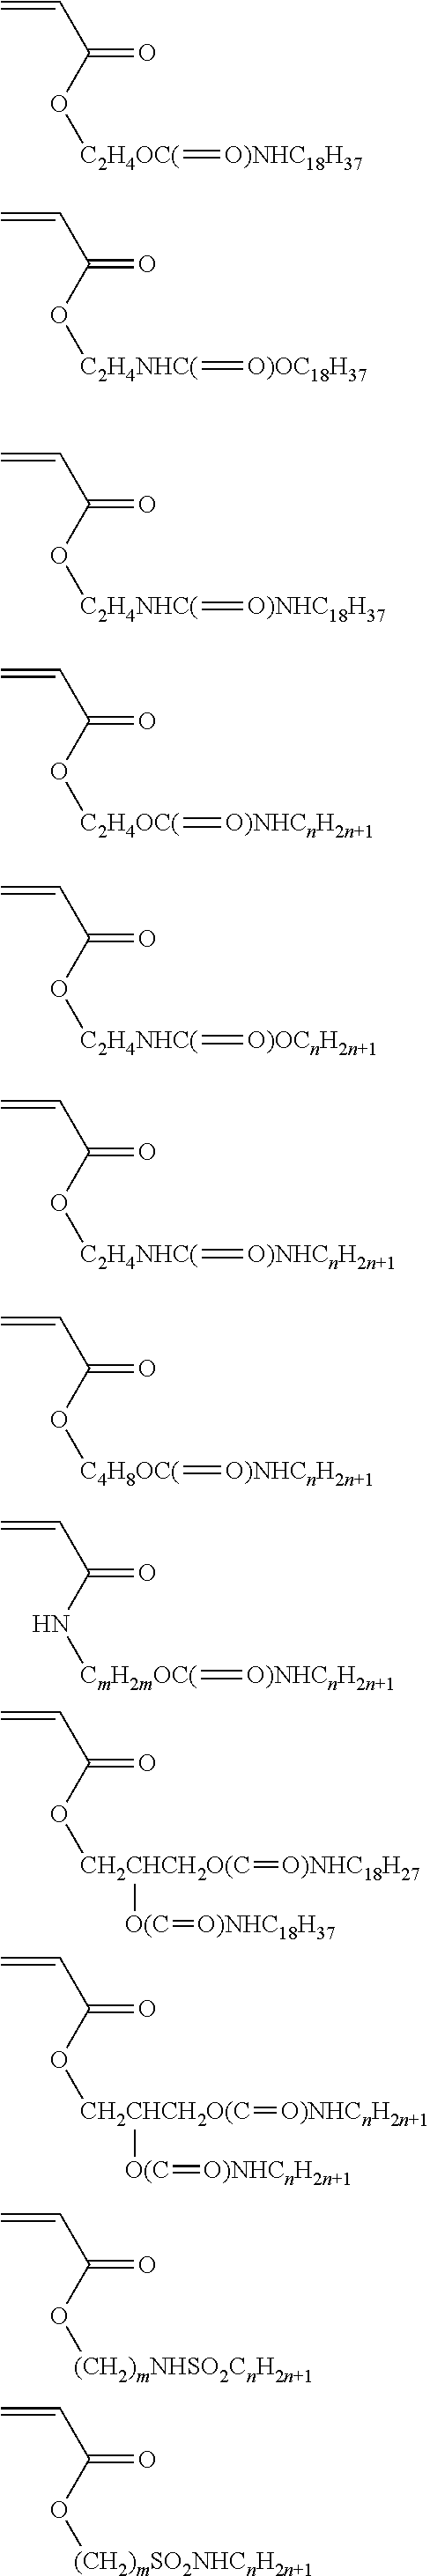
C=CC(=O)O[C2H4OC(]=[O)NHC18H37].C=CC(=O)O[C2H4NHC(]=[O)OC18H37].C=CC(=O)O[C2H4NHC(]=[O)NHC18H37].C=CC(=O)O[C2H4OC(]=[O)NHCnH2n+1].C=CC(=O)O[C2H4NHC(]=[O)OCnH2n+1].C=CC(=O)O[C2H4NHC(]=[O)NHCnH2n+1].C=CC(=O)O[C4H8OC(]=[O)NHCnH2n+1].C=CC(=O)N[CmH2mOC(]=[O)NHCnH2n+1].C=CC(=O)O[CH2CHCH2O(C](=[O)NHC18H27])[O(C]=[O)NHC18H37].C=CC(=O)O[CH2CHCH2O(C](=[O)NHCnH2n+1])[O(C]=[O)NHCnH2n+1].C=CC(=O)O[(CH2)mNHSO2CnH2n+1].C=CC(=O)O[(CH2)mSO2NHCnH2n+1]
